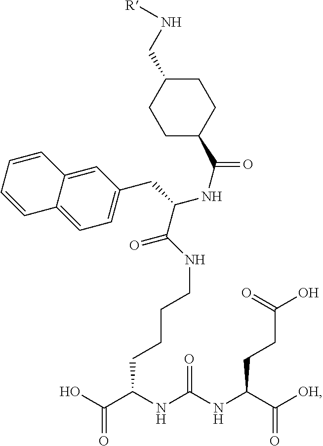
N(CCCCC(NC(NC(C(=O)[OH])CCC(=O)O)=O)C(=O)O)C(=O)C(NC(=O)C1CCC(CN[R])CC1)CC1=CC=C2C(=C1)C=CC=C2
